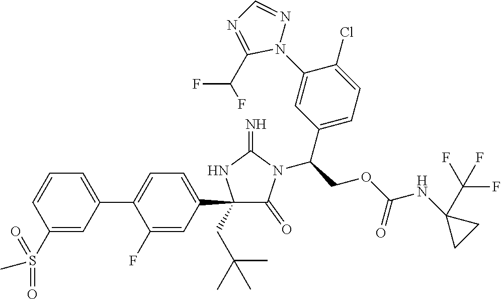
C1(C2=CC=C(C3=CC=CC(S(=O)(C)=O)=C3)C(F)=C2)(CC(C)(C)C)C(=O)N(C(COC(NC2(C(F)(F)F)CC2)=O)C2=CC=C(Cl)C(N3N=CN=C3C(F)F)=C2)C(=N)N1
